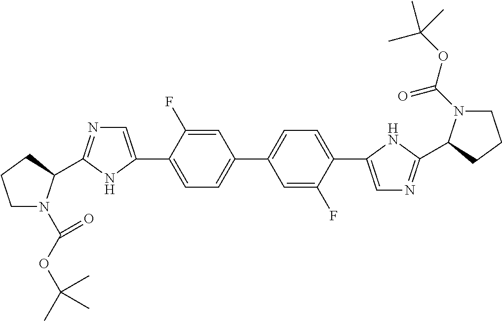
C1=C(F)C(C2=CN=C(C3N(C(=O)OC(C)(C)C)CCC3)N2)=CC=C1C1=CC=C(C2=CN=C(C3N(C(OC(C)(C)C)=O)CCC3)N2)C(F)=C1
